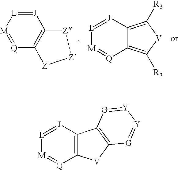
[M]1=[Q]C2=C([J]=[L]1)[Z][Z][Z]2.[L]1=[J]C2=C([R3])[V]C([R3])=C2[Q]=[M]1.[L]1=[J]C2=C([Q]=[M]1)[V]C1=C2[G]=[Y][Y]=[G]1
